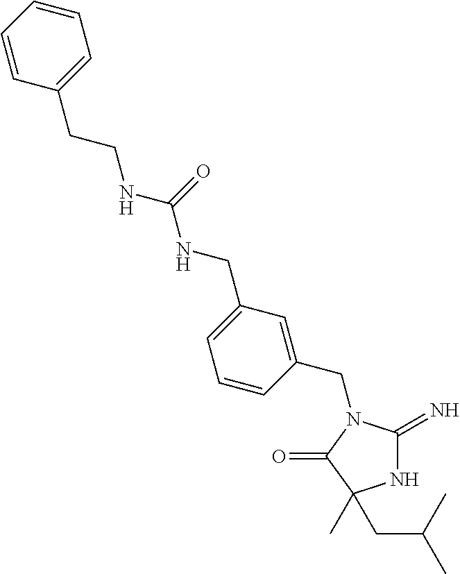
N1C(=N)N(CC2=CC(CNC(NCCC3=CC=CC=C3)=O)=CC=C2)C(=O)C1(C)CC(C)C
